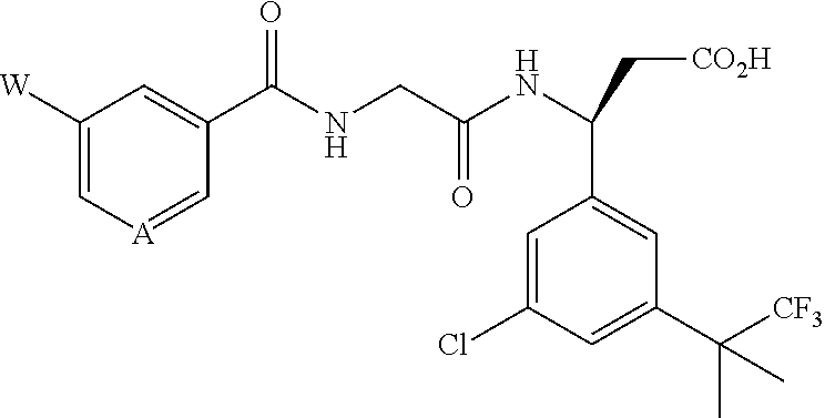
C1([W])=C[A]=CC(C(NCC(NC(C[CO2H])C2=CC(C(C)(C)[CF3])=CC(Cl)=C2)=O)=O)=C1
